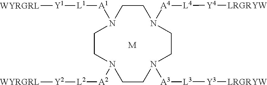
[M].C1CN([A2][L2][Y2][WYRGRL])CCN([A3][L3][Y3][LRGRYW])CCN([A4][L4][Y4][LRGRYW])CCN1[A1][L1][Y1][WYRGRL]
